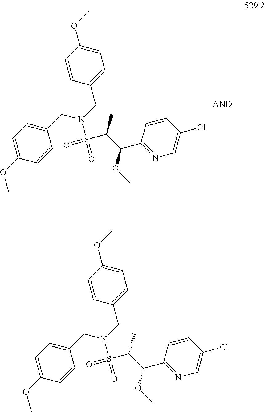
N(S(C(C(C1=NC=C(Cl)C=C1)OC)C)(=O)=O)(CC1=CC=C(OC)C=C1)CC1=CC=C(OC)C=C1.N(S(C(C(C1=NC=C(Cl)C=C1)OC)C)(=O)=O)(CC1=CC=C(OC)C=C1)CC1=CC=C(OC)C=C1
